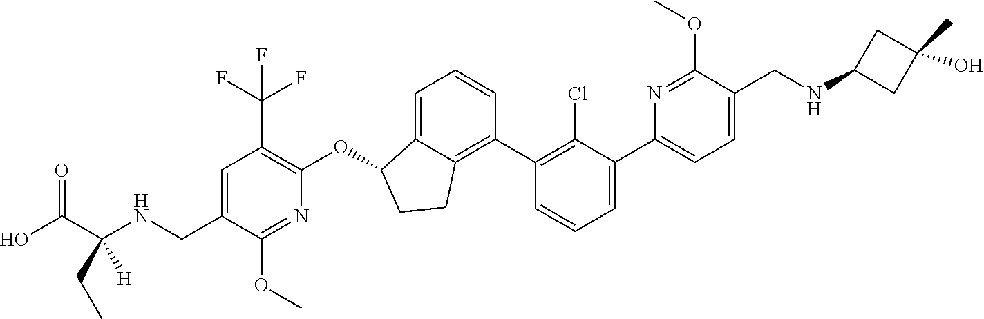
O(C1C2=CC=CC(C3=C(Cl)C(C4=CC=C(CNC5CC(O)(C)C5)C(OC)=N4)=CC=C3)=C2CC1)C1=C(C(F)(F)F)C=C(CNC(C(O)=O)(CC)[H])C(OC)=N1
